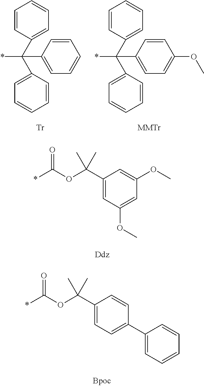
*C(OC(C1=CC(OC)=CC(OC)=C1)(C)C)=O.*C(OC(C1=CC=C(C2=CC=CC=C2)C=C1)(C)C)=O.C1=CC(C(C2=CC=CC=C2)(*)C2=CC=CC=C2)=CC=C1.C1=CC(C(C2=CC=CC=C2)(*)C2=CC=C(OC)C=C2)=CC=C1
